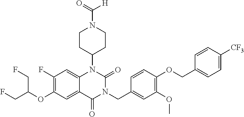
C12=CC(F)=C(OC(CF)CF)C=C1C(=O)N(CC1=CC(OC)=C(OCC3=CC=C([CF3])C=C3)C=C1)C(=O)N2C1CCN(C(=O)[H])CC1
